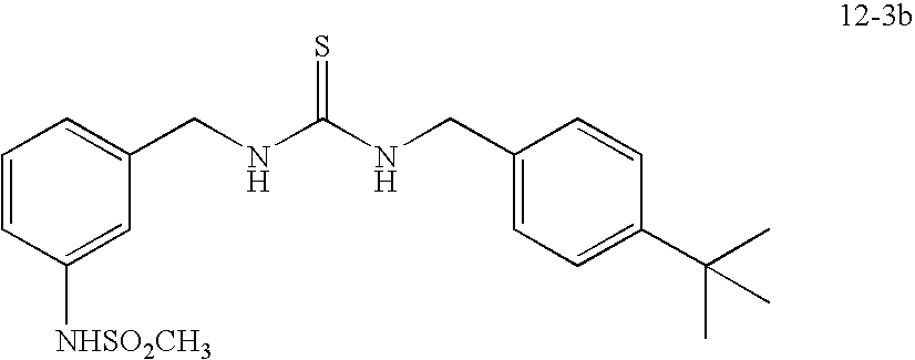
C1=CC([NHSO2CH3])=CC(CNC(NCC2=CC=C(C(C)(C)C)C=C2)=S)=C1
